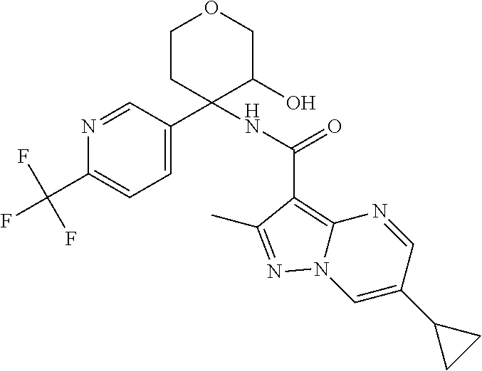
N1=CC(C2(NC(=O)C3=C4N=CC(C5CC5)=CN4N=C3C)C(O)COCC2)=CC=C1C(F)(F)F
